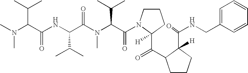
CN(C(C(NC(C(N(C(C(=O)N1CCCC1(C(=O)C1CCCC1([H])C(NCC1=CC=CC=C1)=O)[H])C(C)C)C)=O)C(C)C)=O)C(C)C)C
